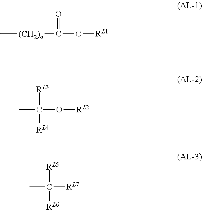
C[(CH2)a]C(O[RL1])=O.CC([RL3])([RL4])O[RL2].CC([RL5])([RL6])[RL7]
